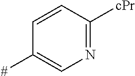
C1=CC([cPr])=NC=C1[#]
